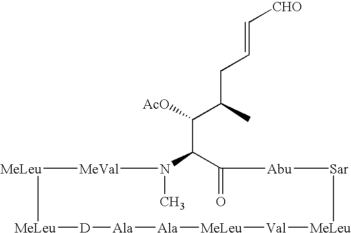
[MeLeu]1[MeVal]N(C)C(C([AcO])C(CC=C[CHO])C)C(=O)[Abu][Sar][MeLeu][Val][MeLeu][Ala][Ala][D][MeLeu]1
